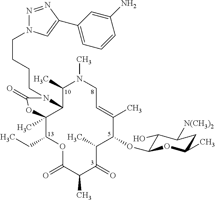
C12C(C)(C(CC)OC(=O)C(C)C(=O)C(C)C(OC3C(O)C([N(CH3)2])CC(C)O3)C(C)=CCN(C)C1C)OC(=O)N2CCCCN1N=NC(C2=CC=CC(N)=C2)=C1
